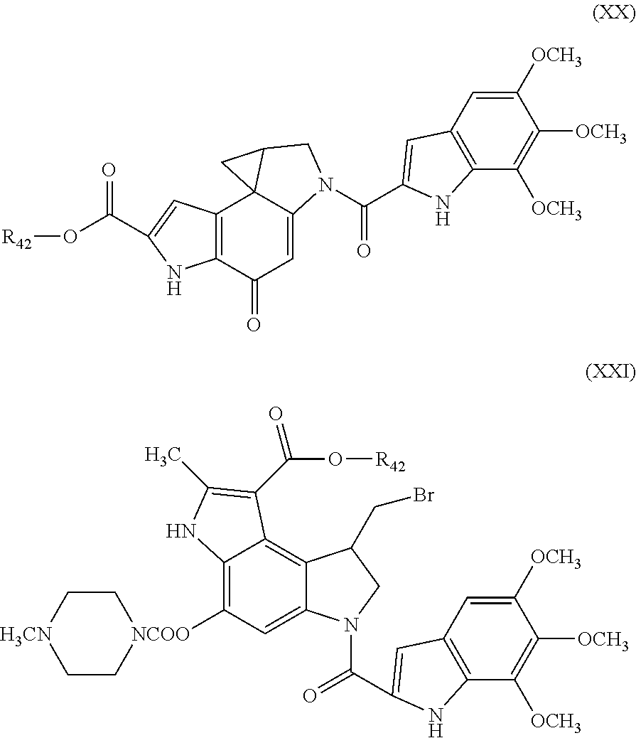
O(C(=O)C1=CC2=C(N1)C(=O)C=C1C23C(CN1C(=O)C1=CC2=C(C([OCH3])=C([OCH3])C([OCH3])=C2)N1)C3)[R42].[NCOO]1(C2=C3C(=C4C(=C2)N(C(=O)C2=CC5=C(C([OCH3])=C([OCH3])C([OCH3])=C5)N2)CC4CBr)C(C(O[R42])=O)=C(C)N3)CC[H3CN]CC1
